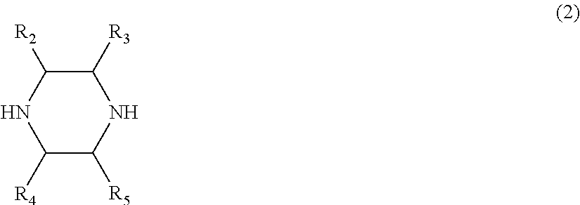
C1([R3])C([R2])NC([R4])C([R5])N1
